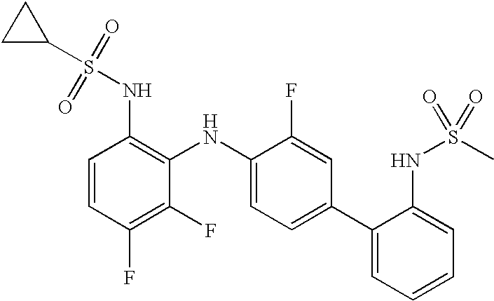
C1C(S(=O)(=O)NC2=C(NC3=CC=C(C4=CC=CC=C4NS(C)(=O)=O)C=C3F)C(F)=C(F)C=C2)C1
